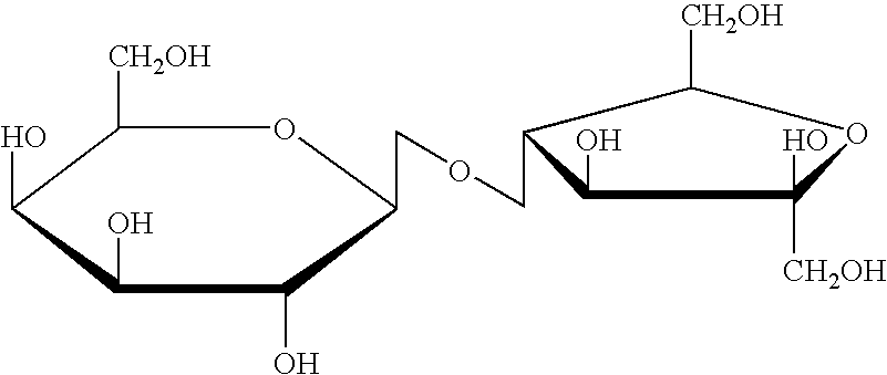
C1(O)C(O)([CH2OH])OC([CH2OH])C1COCC1C(O)C(O)C(O)C([CH2OH])O1
